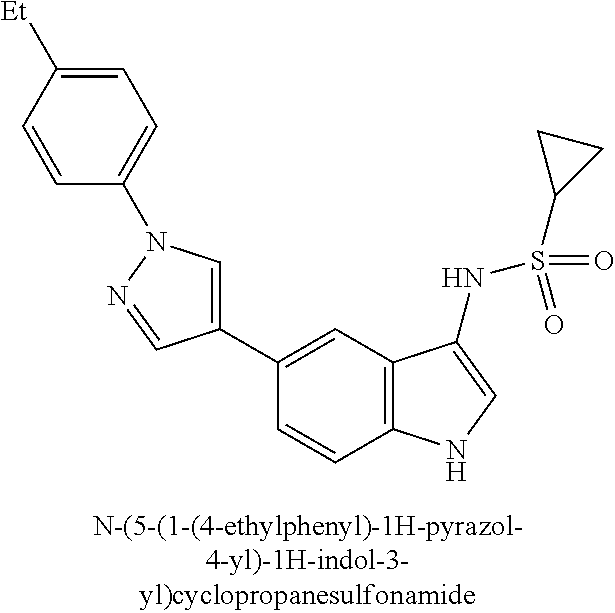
C1(C2=CN(C3=CC=C([Et])C=C3)N=C2)=CC2=C(C=C1)NC=C2NS(=O)(=O)C1CC1
